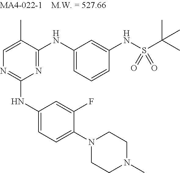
N1=C(NC2=CC=CC(NS(C(C)(C)C)(=O)=O)=C2)C(C)=CN=C1NC1=CC=C(N2CCN(C)CC2)C(F)=C1
